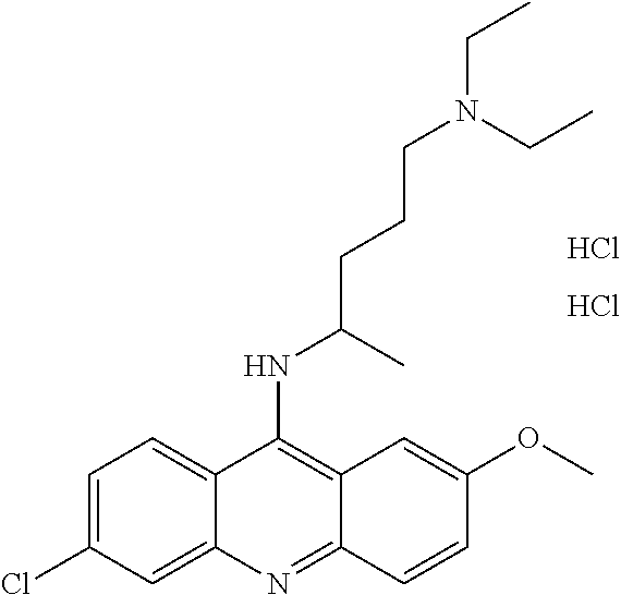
C1=C(Cl)C=C2C(=C1)C(NC(CCCN(CC)CC)C)=C1C(=N2)C=CC(OC)=C1.Cl.Cl
